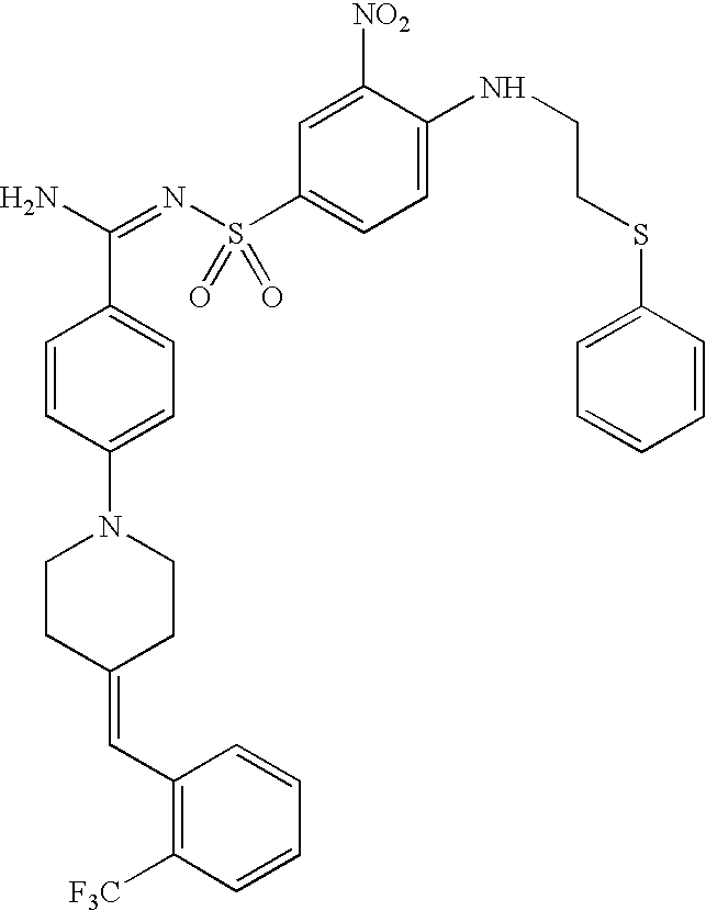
C1=CC(N2CCC(=CC3=C([F3C])C=CC=C3)CC2)=CC=C1C(N)=NS(C1=CC=C(NCCSC2=CC=CC=C2)C([NO2])=C1)(=O)=O
